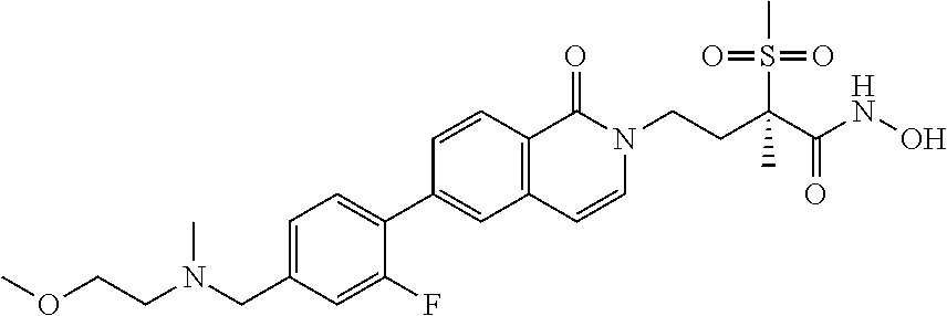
C1=C(CN(C)CCOC)C=C(F)C(C2=CC3=C(C=C2)C(=O)N(CCC(C(NO)=O)(S(C)(=O)=O)C)C=C3)=C1
